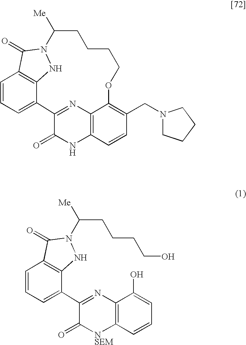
C12=NC3=C(NC1=O)C=CC(CN1CCCC1)=C3OCCCCC([Me])N1NC3=C(C=CC=C23)C1=O.C1(C2=CC=CC3=C2NN(C(CCCCO)[Me])C3=O)=NC2=C([NSEM]C1=O)C=CC=C2O
